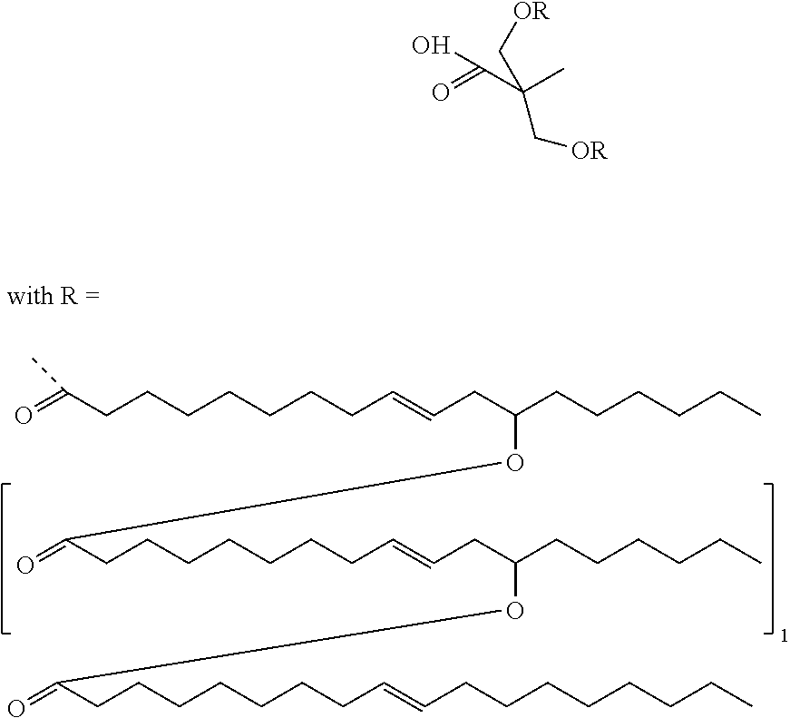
C(C(C)(C(O)=O)C[OR])[OR].O=C(CCCCCCCC=CCC(CCCCCC)OC(=O)CCCCCCCC=CCC(CCCCCC)OC(=O)CCCCCCCC=CCCCCCCCC)C
